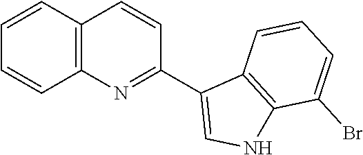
C1=CC2=C(C=C1)N=C(C1=CNC3=C1C=CC=C3Br)C=C2
